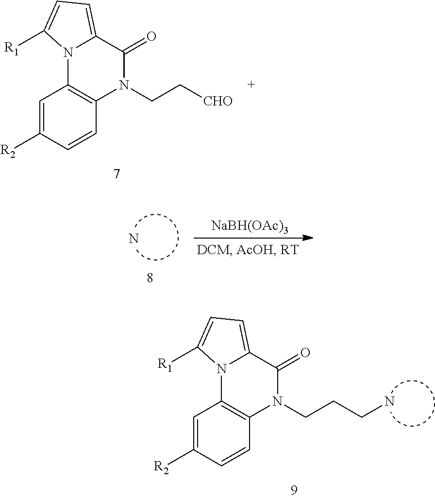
C1=C([R2])C=CC2=C1N1C(=CC=C1[R1])C(=O)N2CC[CHO].N.[NaBH(OAc)3].C1=C([R2])C=CC2=C1N1C(=CC=C1[R1])C(=O)N2CCCN
